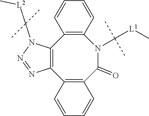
C12=C(C(=O)N(C([L1]C)(C)C)C3=C(C4=C1N=NN4C([L2]C)(C)C)C=CC=C3)C=CC=C2
